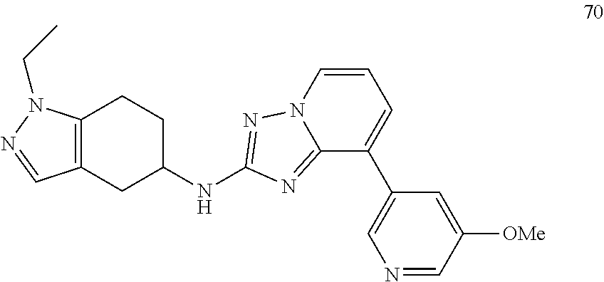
C12=C(CC(NC3=NN4C(=N3)C(C3=CN=CC([OMe])=C3)=CC=C4)CC1)C=NN2CC
